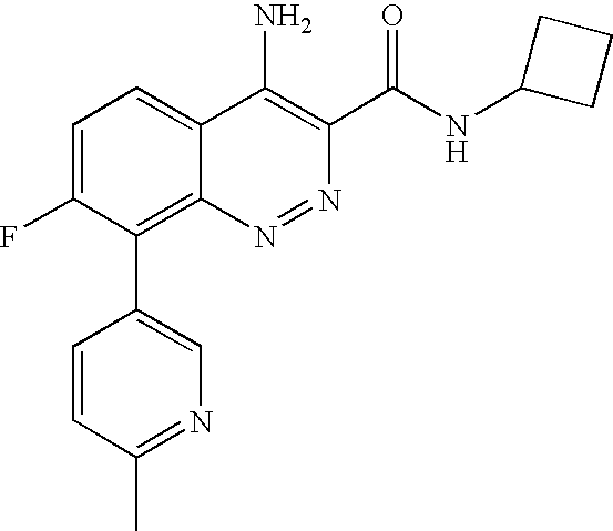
C1(C2=C3C(=CC=C2F)C(N)=C(C(NC2CCC2)=O)N=N3)=CN=C(C)C=C1
